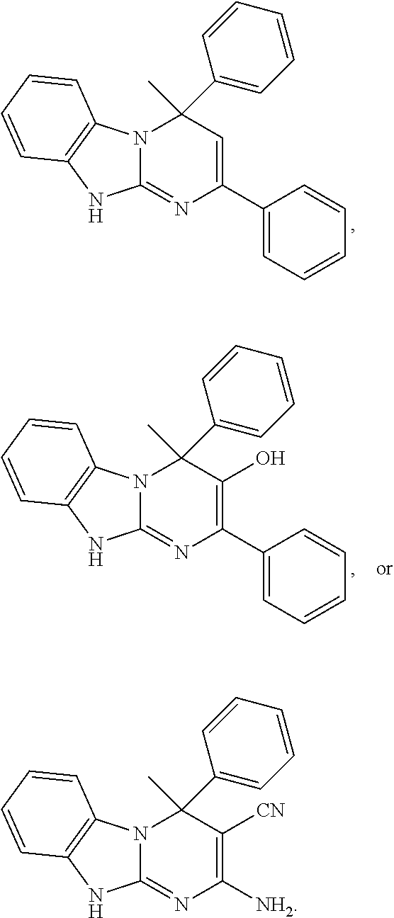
N12C(=NC(C3=CC=CC=C3)=CC1(C)C1=CC=CC=C1)NC1=C2C=CC=C1.N12C(=NC(C3=CC=CC=C3)=C(O)C1(C)C1=CC=CC=C1)NC1=C2C=CC=C1.N12C(=NC([NH2])=C([CN])C1(C)C1=CC=CC=C1)NC1=C2C=CC=C1
